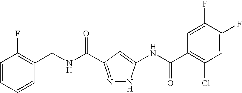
C(NC(=O)C1=NNC(NC(C2=C(Cl)C=C(F)C(F)=C2)=O)=C1)C1=C(F)C=CC=C1
